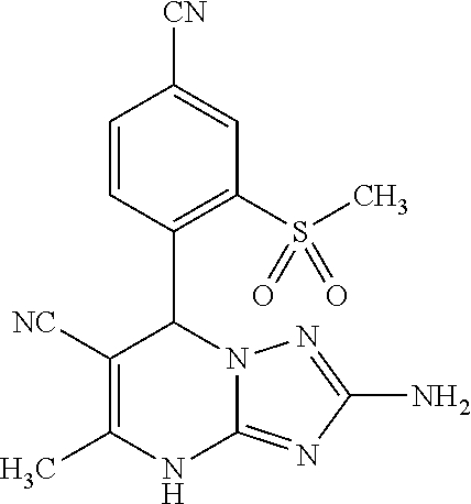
C1=CC(C2C([NC])=C(C)NC3=NC(N)=NN23)=C(S(C)(=O)=O)C=C1[CN]
